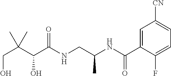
C(C(C(C(NCC(NC(C1=CC([CN])=CC=C1F)=O)C)=O)O)(C)C)O
